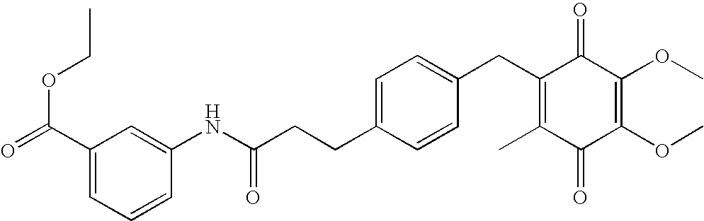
C1(=O)C(C)=C(CC2=CC=C(CCC(=O)NC3=CC(C(OCC)=O)=CC=C3)C=C2)C(=O)C(OC)=C1OC
